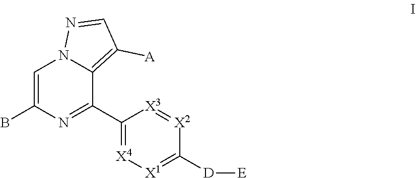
C1=C(B)N=C(C2=[X4][X1]=C([D][E])[X2]=[X3]2)C2=C([A])C=NN12
